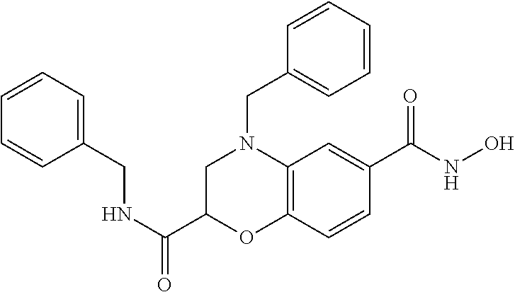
N(CC1=CC=CC=C1)C(C1OC2=C(N(CC3=CC=CC=C3)C1)C=C(C(NO)=O)C=C2)=O
